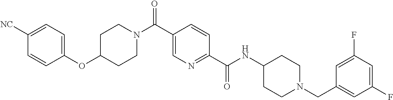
C1C(OC2=CC=C([NC])C=C2)CCN(C(C2=CN=C(C(NC3CCN(CC4=CC(F)=CC(F)=C4)CC3)=O)C=C2)=O)C1
